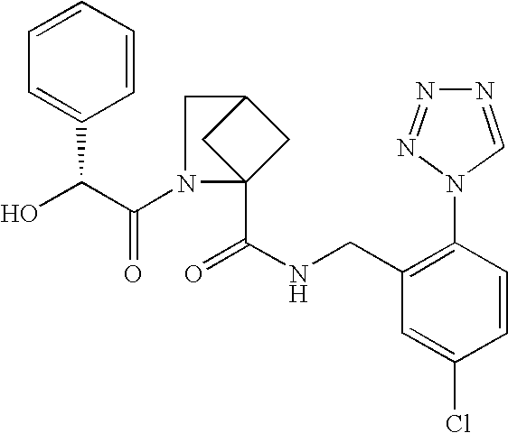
C1(CNC(=O)C23CC(C2)CN3C(C(O)C2=CC=CC=C2)=O)=C(N2C=NN=N2)C=CC(Cl)=C1
